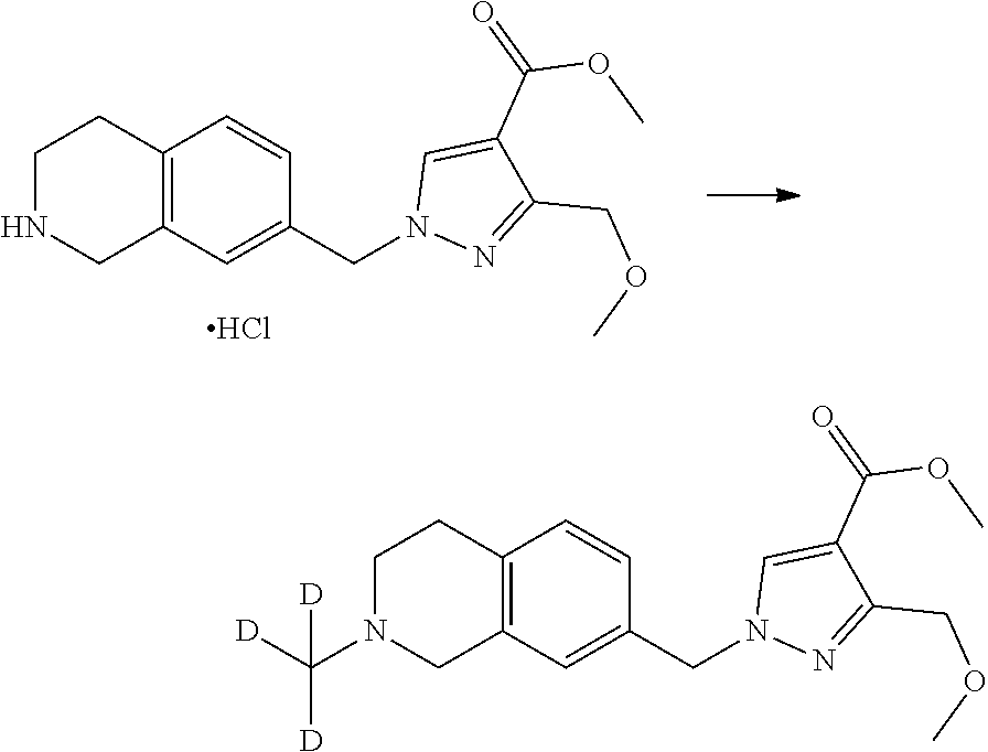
O(C)CC1=NN(CC2=CC3=C(C=C2)CCNC3)C=C1C(OC)=O.Cl.O(C)CC1=NN(CC2=CC3=C(C=C2)CCN(C([D])([D])[D])C3)C=C1C(OC)=O
